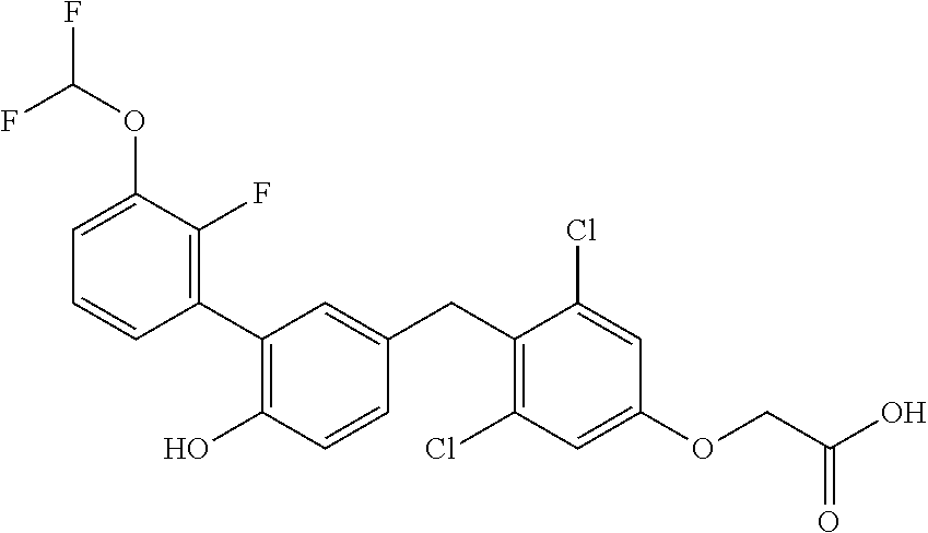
C1(C2=C(O)C=CC(CC3=C(Cl)C=C(OCC(O)=O)C=C3Cl)=C2)=C(F)C(OC(F)F)=CC=C1
